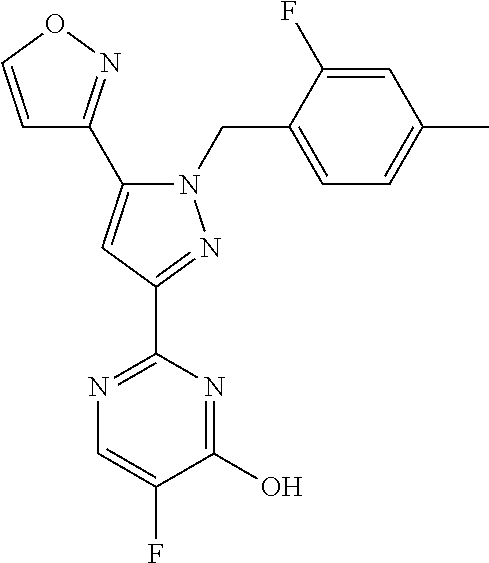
C1=CON=C1C1=CC(C2=NC=C(F)C(O)=N2)=NN1CC1=CC=C(C)C=C1F
